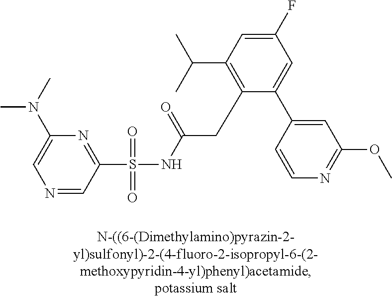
C1=C(N(C)C)N=C(S(NC(CC2=C(C(C)C)C=C(F)C=C2C2=CC(OC)=NC=C2)=O)(=O)=O)C=N1
